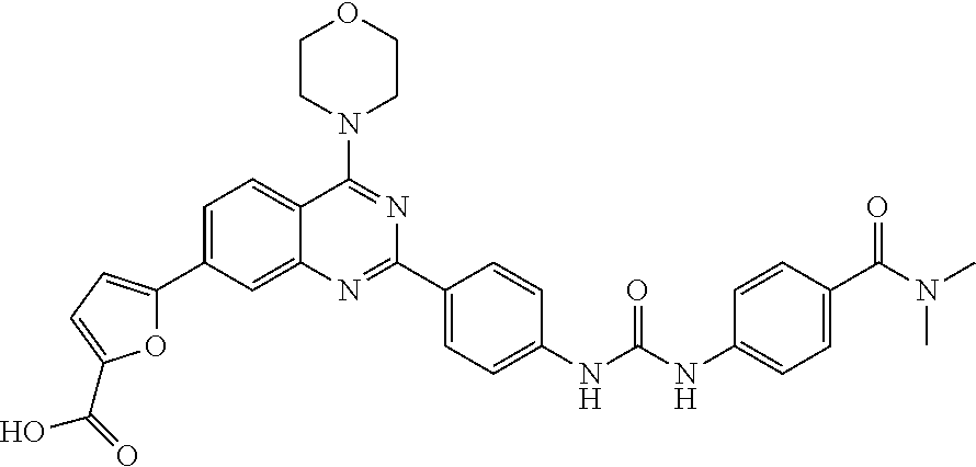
C12=CC(C3=CC=C(C(=O)O)O3)=CC=C1C(N1CCOCC1)=NC(C1=CC=C(NC(NC3=CC=C(C(N(C)C)=O)C=C3)=O)C=C1)=N2
